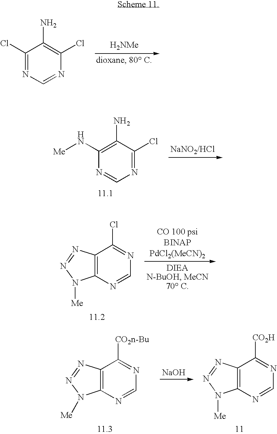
[H2NMe].C1(Cl)=NC=NC(Cl)=C1N.C1(N[Me])=C(N)C(Cl)=NC=N1.C12=C(N=CN=C1Cl)N([Me])N=N2.C12=C(N=CN=C1[CO2n-Bu])N([Me])N=N2.[NaOH].C12=C(N=CN=C1[CO2H])N([Me])N=N2
